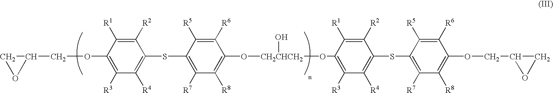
C1([R2])=C([R1])C(OCC2CO2)=C([R3])C([R4])=C1SC1=C([R7])C([R8])=C(O[CH2CHCH2](OC2=C([R3])C([R4])=C(SC3=C([R7])C([R8])=C(OCC4CO4)C([R6])=C3[R5])C([R2])=C2[R1])O)C([R6])=C1[R5]
